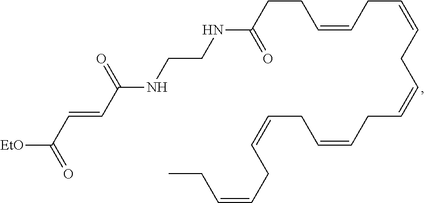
[EtO]C(C=CC(=O)NCCNC(=O)CCC=CCC=CCC=CCC=CCC=CCC=CCC)=O
